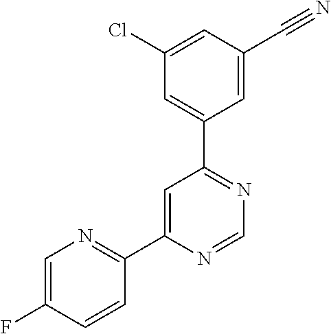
C1(C2=NC=C(F)C=C2)=CC(C2=CC(Cl)=CC(C#N)=C2)=NC=N1
